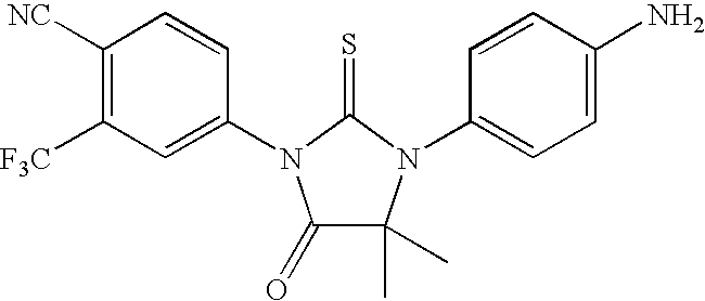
C1(=O)C(C)(C)N(C2=CC=C(N)C=C2)C(=S)N1C1=CC([F3C])=C([NC])C=C1
